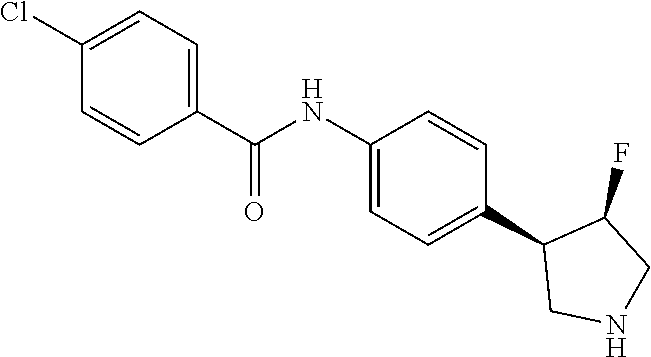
C1(NC(C2=CC=C(Cl)C=C2)=O)=CC=C(C2CNCC2F)C=C1
